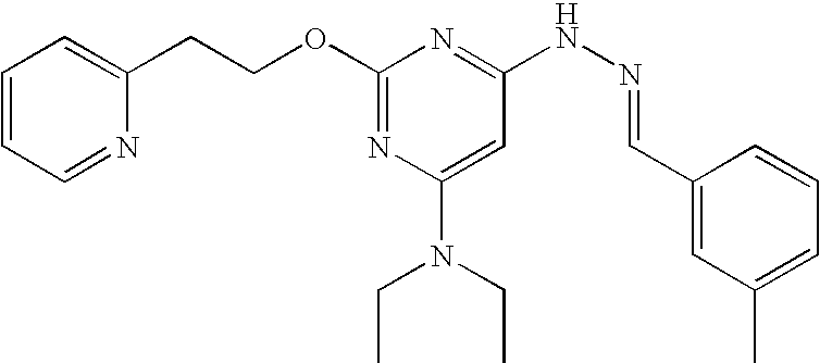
C1(OCCC2=CC=CC=N2)=NC(N(CC)CC)=CC(NN=CC2=CC(C)=CC=C2)=N1
